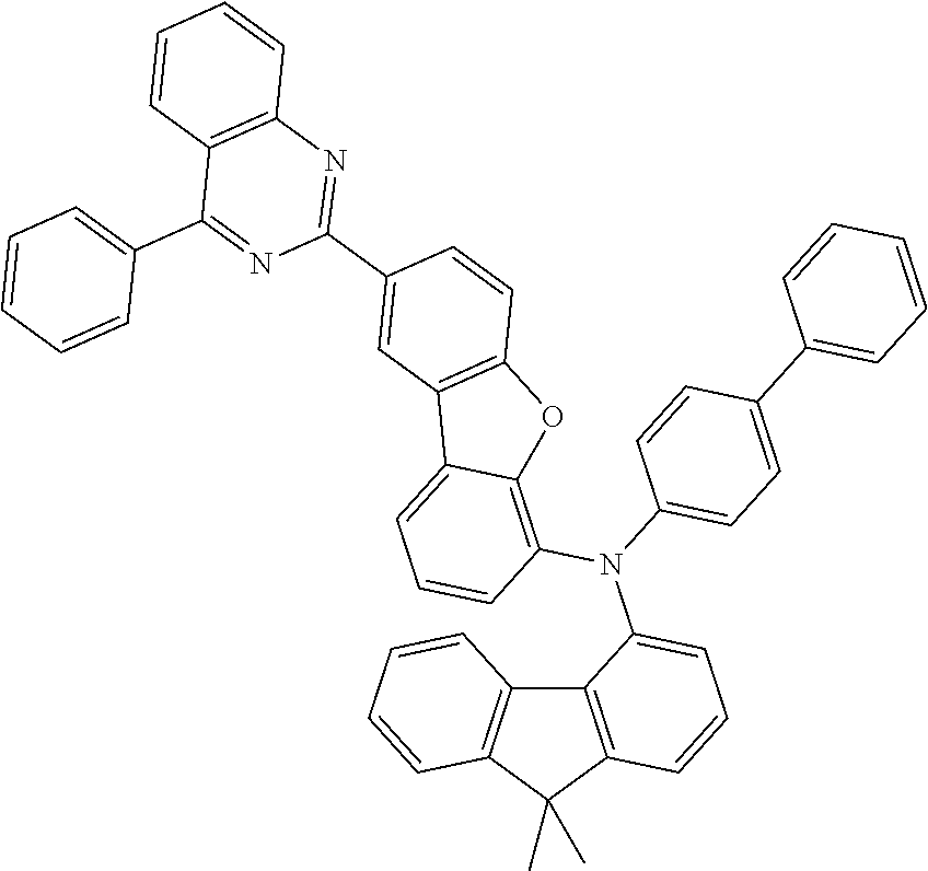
C12=C(C(C)(C)C3=C1C=CC=C3)C=CC=C2N(C1=CC=C(C2=CC=CC=C2)C=C1)C1=C2C(=CC=C1)C1=C(O2)C=CC(C2=NC3=C(C(C4=CC=CC=C4)=N2)C=CC=C3)=C1
